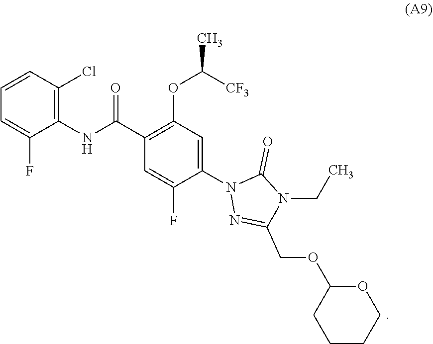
C1=C(F)C(N2N=C(COC3CCCCO3)N(CC)C2=O)=CC(OC(C)[CF3])=C1C(NC1=C(Cl)C=CC=C1F)=O
